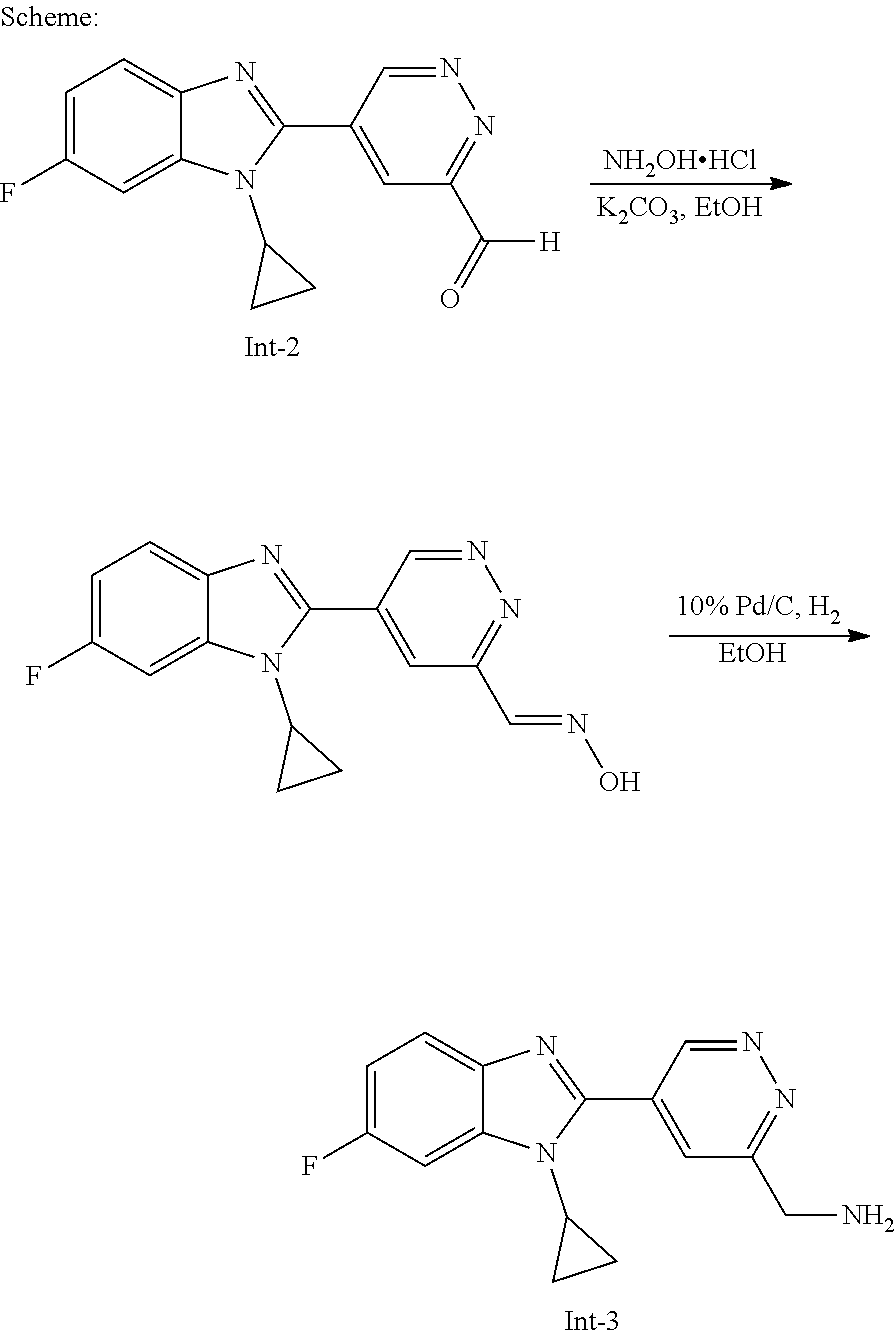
C1=C(F)C=C2C(=C1)N=C(C1=CC(C(=O)[H])=NN=C1)N2C1CC1.[NH2OHHCl].C1=C(F)C=C2C(=C1)N=C(C1=CC(CN)=NN=C1)N2C1CC1.C1=C(F)C=C2C(=C1)N=C(C1=CC(C=NO)=NN=C1)N2C1CC1.[EtOH]
